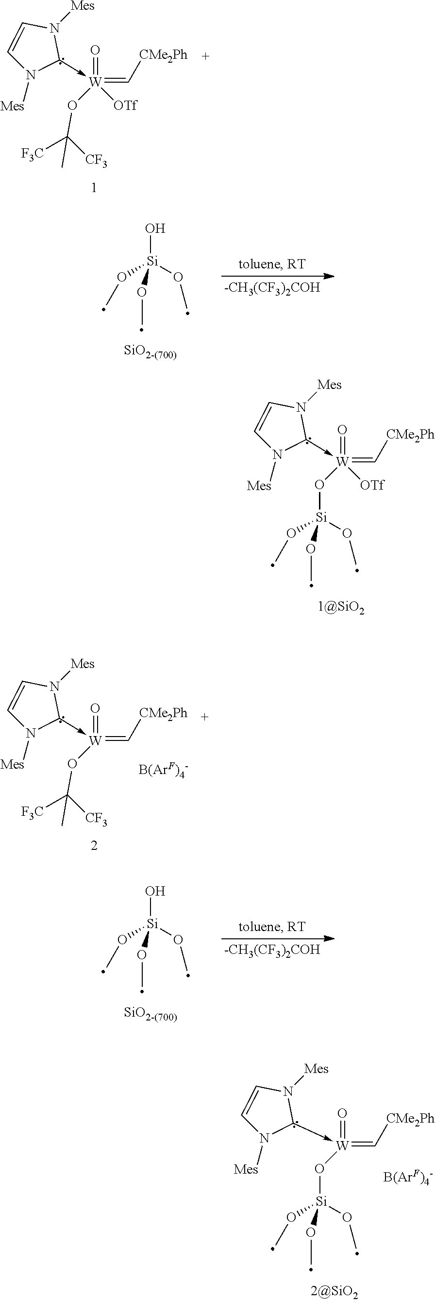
O[Si](OC)(OC)OC.O=[W]([OTf])(-C1N([Mes])C=CN1[Mes])(=C[CMe2Ph])O[Si](OC)(OC)OC.O[Si](OC)(OC)OC.O=[W](-C1N([Mes])C=CN1[Mes])(=C[CMe2Ph])O[Si](OC)(OC)OC.C(C)([F3C])([CF3])O[W](=O)(-C1N([Mes])C=CN1[Mes])(=C[CMe2Ph])[OTf].C(C)([F3C])([CF3])O[W](=O)(-C1N([Mes])C=CN1[Mes])=C[CMe2Ph]
